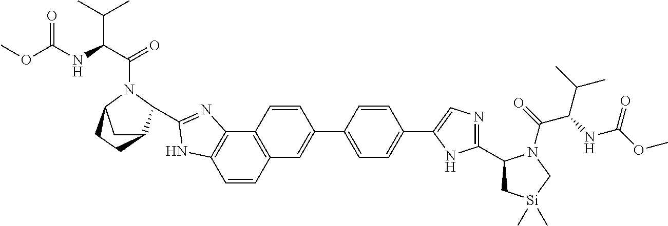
C1(C2=CC3=C(C4=C(C=C3)NC(C3C5CC(N3C(C(NC(OC)=O)C(C)C)=O)CC5)=N4)C=C2)=CC=C(C2=CN=C(C3C[Si](C)(C)CN3C(=O)C(NC(OC)=O)C(C)C)N2)C=C1
